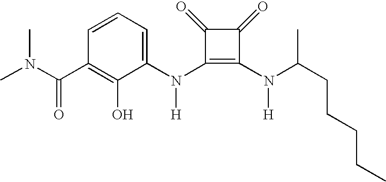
C(C1=C(O)C(N(C2=C(N([H])C(CCCCC)C)C(=O)C2=O)[H])=CC=C1)(=O)N(C)C
